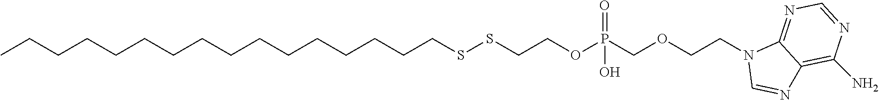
CCCCCCCCCCCCCCCCSSCCOP(COCCN1C=NC2=C(N)N=CN=C12)(=O)O
